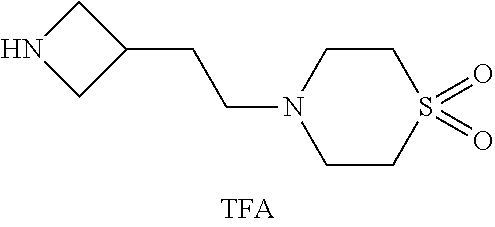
N1CC(CCN2CCS(=O)(=O)CC2)C1
